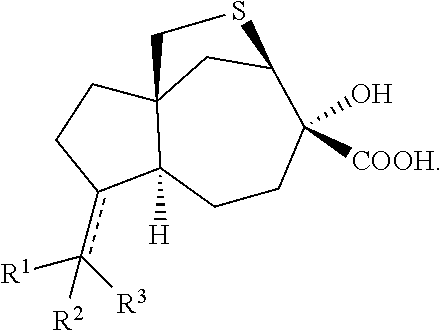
[R3]c([R1])(c1C2([H])C3(CC1)CC(C([COOH])(O)CC2)SC3)[R2]
